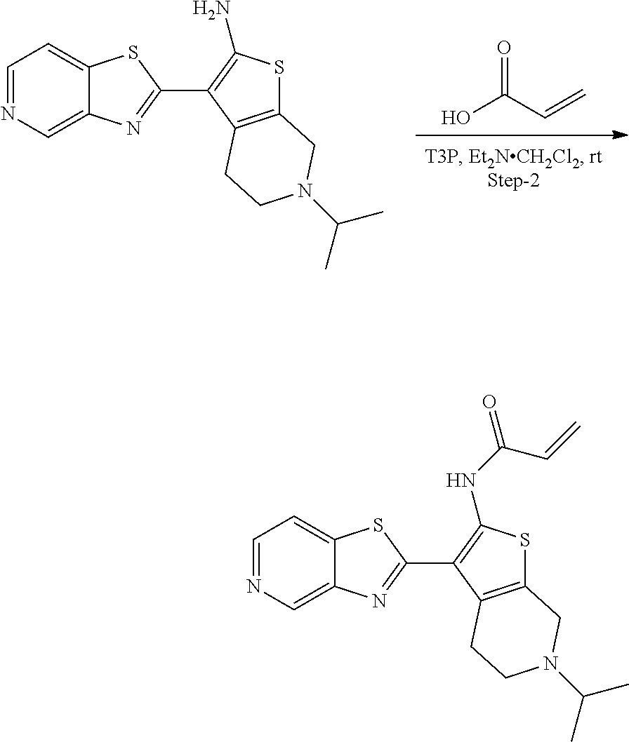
OC(C=C)=O.C1=NC=C2C(=C1)SC(C1=C(N)SC3=C1CCN(C(C)C)C3)=N2.C1=NC=C2C(=C1)SC(C1=C(NC(C=C)=O)SC3=C1CCN(C(C)C)C3)=N2
